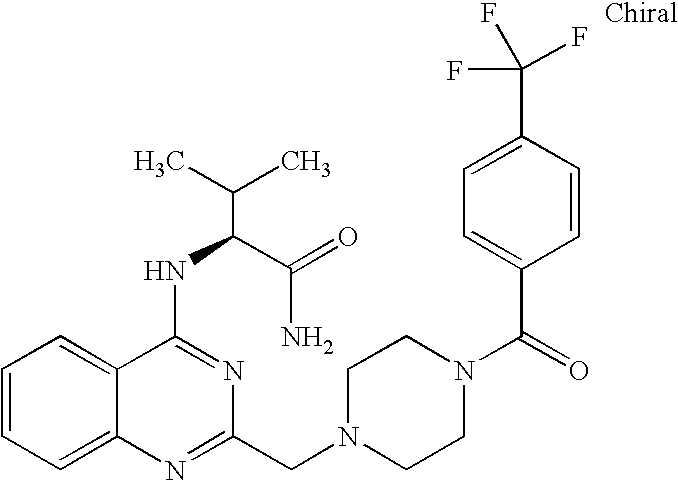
C1=CC=C2C(=C1)C(NC(C(N)=O)C(C)C)=NC(CN1CCN(C(C3=CC=C(C(F)(F)F)C=C3)=O)CC1)=N2
